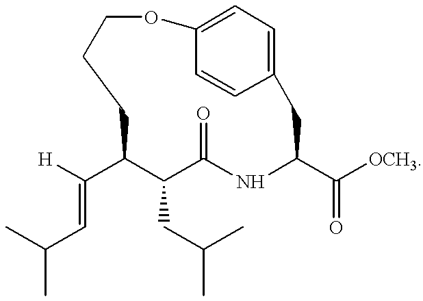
C(C=C([H])C1C(CC(C)C)C(=O)NC(C([OCH3])=O)CC2=CC=C(C=C2)OCCC1)(C)C
